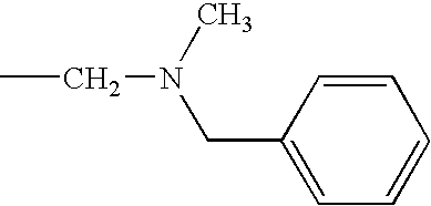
CCN(CC1=CC=CC=C1)C
